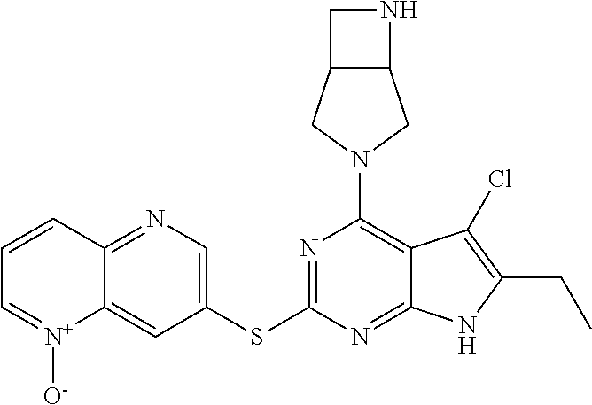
N1=C(SC2=CN=C3C(=C2)[N+]([O-])=CC=C3)N=C2C(=C1N1CC3C(C1)CN3)C(Cl)=C(CC)N2
